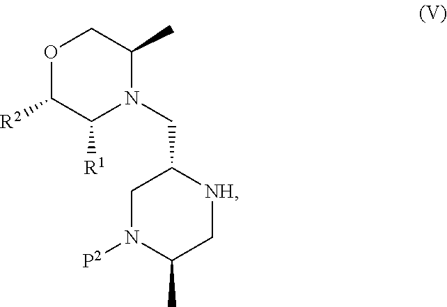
O1C([R2])C([R1])N(CC2CN([P2])C(C)C[NH]2)C(C)C1
